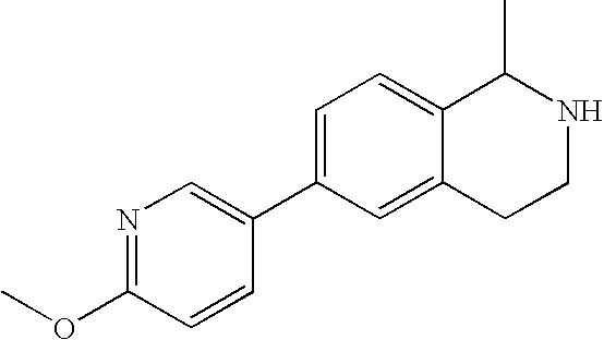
N1=C(OC)C=CC(C2=CC=C3C(=C2)CCNC3C)=C1
